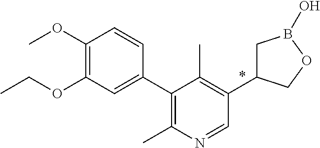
C1(C2=C(C)N=CC(C3CB(O)OC3)=C2C)=CC(OCC)=C(OC)C=C1
